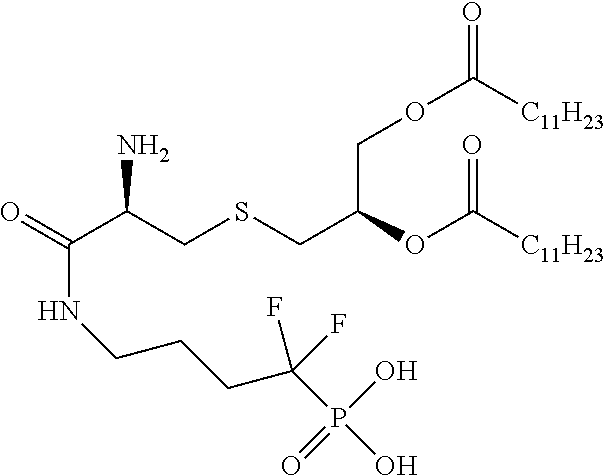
C(C(CSCC(COC([C11H23])=O)OC([C11H23])=O)N)(=O)NCCCC(P(O)(O)=O)(F)F
